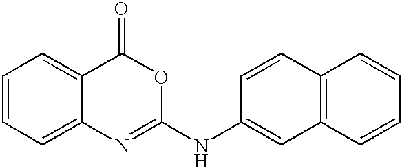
C1=CC=C2C(=C1)C(=O)OC(NC1=CC3=C(C=C1)C=CC=C3)=N2
